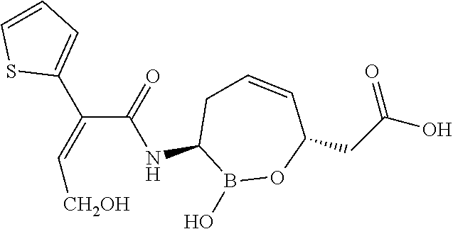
C1(NC(C(=C[CH2OH])C2=CC=CS2)=O)B(O)OC(CC(O)=O)C=CC1
